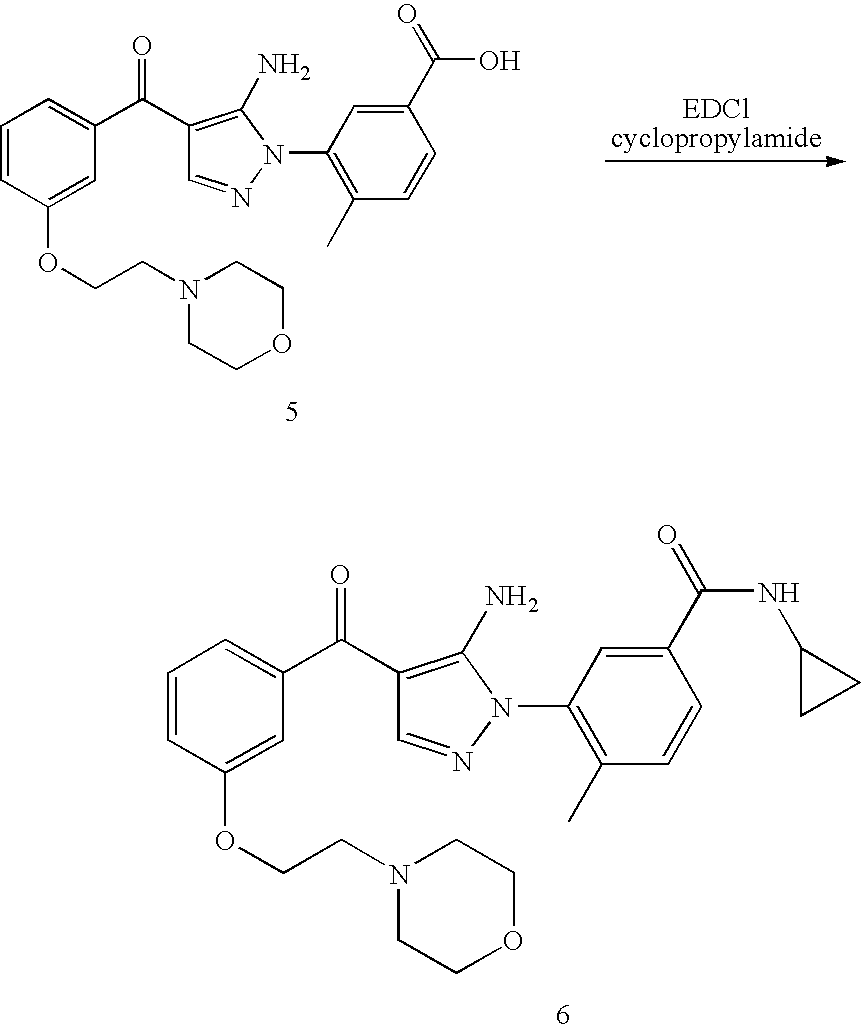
C1=CC(OCCN2CCOCC2)=CC(C(=O)C2=C(N)N(C3=C(C)C=CC(C(=O)O)=C3)N=C2)=C1.C1=CC(OCCN2CCOCC2)=CC(C(=O)C2=C(N)N(C3=C(C)C=CC(C(=O)NC4CC4)=C3)N=C2)=C1
